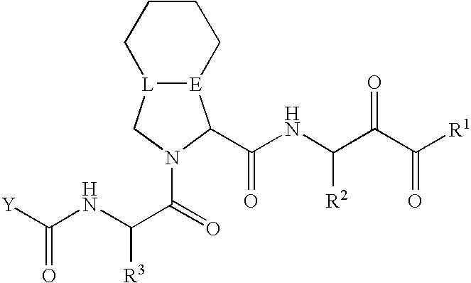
[E]12[L](CN(C(=O)C(NC([Y])=O)[R3])C1C(NC(C(C([R1])=O)=O)[R2])=O)CCCC2
